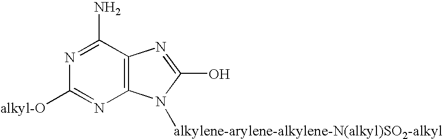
C12=C(C(N)=NC([alkyl-O])=N1)N=C(O)N2[alkylene-arylene-alkylene-N(alkyl)SO2-alkyl]
